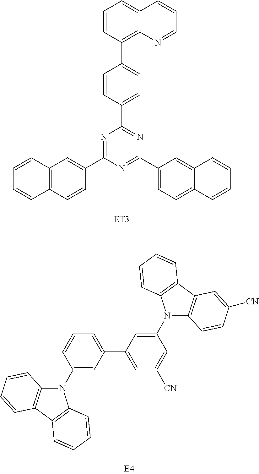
C1=CC(C2=CC=C(C3=NC(C4=CC=C5C(=C4)C=CC=C5)=NC(C4=CC5=C(C=C4)C=CC=C5)=N3)C=C2)=C2C(=C1)C=CC=N2.C1=C(N2C3=C(C4=C2C=CC=C4)C=CC=C3)C=CC=C1C1=CC([CN])=CC(N2C3=C(C4=C2C=CC=C4)C=C([CN])C=C3)=C1
